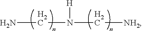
NCN([H])C[NH2]
